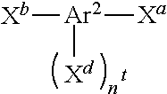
[Xb][Ar2]([Xa])[Xd].[t]
